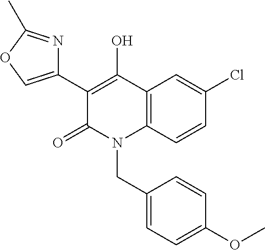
C1=C(Cl)C=CC2=C1C(O)=C(C1=COC(C)=N1)C(=O)N2CC1=CC=C(OC)C=C1
